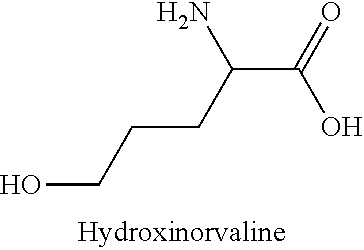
C(C(=O)O)(CCCO)N
